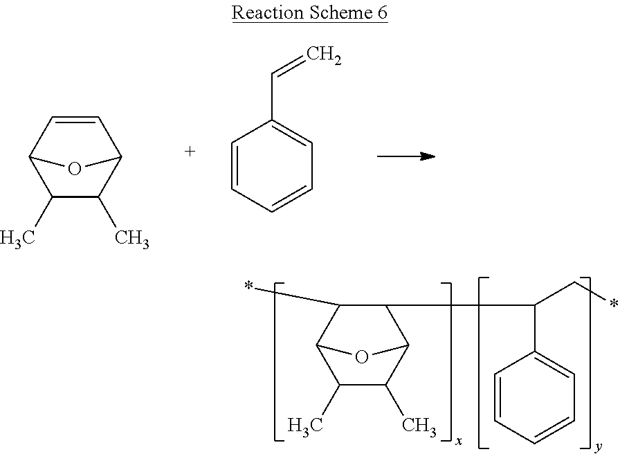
C1(C)C(C)C2C=CC1O2.C1=CC=CC=C1C=C.C1(C)C(C)C2C(C(C3=CC=CC=C3)C*)C(*)C1O2
